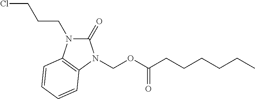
C1(=O)N(CCCCl)C2=C(N1COC(CCCCCC)=O)C=CC=C2
